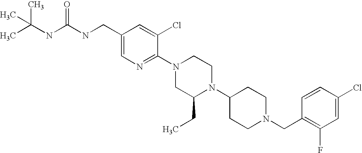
C1(Cl)=CC(F)=C(CN2CCC(N3C(CC)CN(C4=NC=C(CNC(NC(C)(C)C)=O)C=C4Cl)CC3)CC2)C=C1
